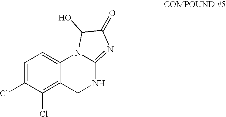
C1=C(Cl)C(Cl)=C2C(=C1)N1C(=NC(=O)C1O)NC2
